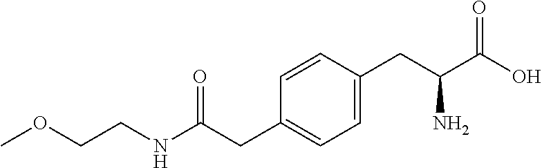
C(CC1=CC=C(CC(C(O)=O)N)C=C1)(NCCOC)=O
